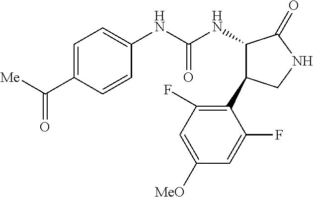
C1=C(C([Me])=O)C=CC(NC(NC2C(C3=C(F)C=C([MeO])C=C3F)CNC2=O)=O)=C1
